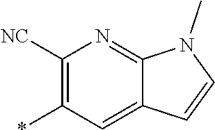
*C1=C([NC])N=C2C(=C1)C=CN2C
